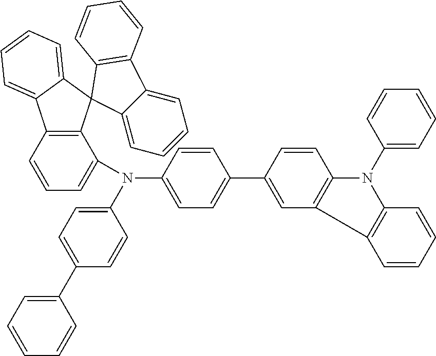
C1=CC2=C(C(N(C3=CC=C(C4=CC5=C(C=C4)N(C4=CC=CC=C4)C4=C5C=CC=C4)C=C3)C3=CC=C(C4=CC=CC=C4)C=C3)=C1)C1(C3=CC=CC=C23)C2=CC=CC=C2C2=C1C=CC=C2
